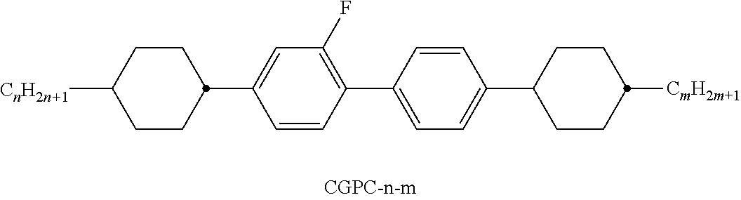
C1CC(C2=CC(F)=C(C3=CC=C(C4CCC([CmH2m+1])CC4)C=C3)C=C2)CCC1[CnH2n+1]
